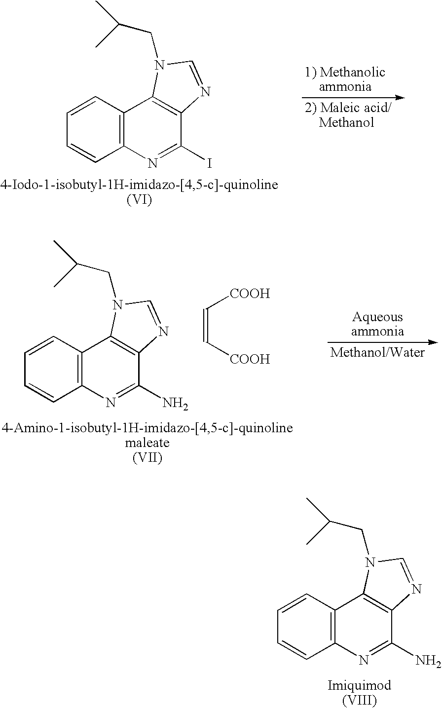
[1) Methanolic    ammonia].[2) Maleic acid/    Methanol].C12=C(C=CC=C1)C1=C(C(I)=N2)N=CN1CC(C)C.C12=C(C=CC=C1)C1=C(C(N)=N2)N=CN1CC(C)C.C(=C[COOH])[COOH].C12=C(C=CC=C1)C1=C(C(N)=N2)N=CN1CC(C)C
